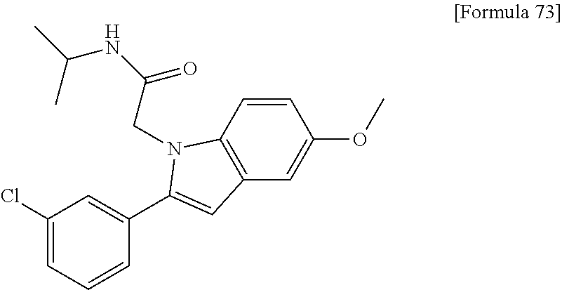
C1=CC2=C(C=C1OC)C=C(C1=CC(Cl)=CC=C1)N2CC(NC(C)C)=O
